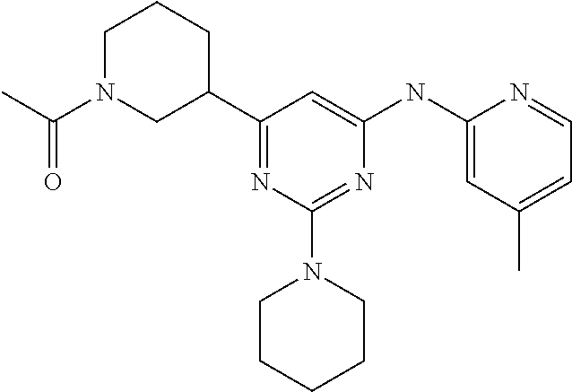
C1(C2CCCN(C(C)=O)C2)=NC(N2CCCCC2)=NC(NC2=CC(C)=CC=N2)=C1
